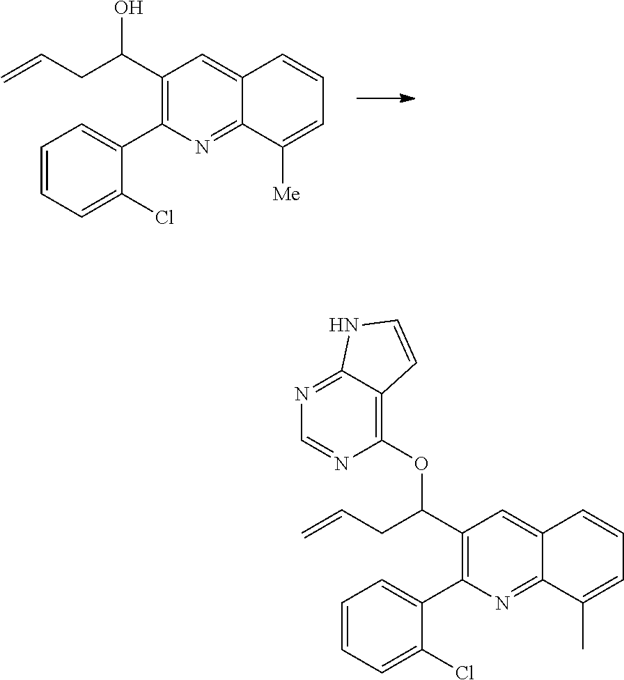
C1(C(O)CC=C)=C(C2=CC=CC=C2Cl)N=C2C(=C1)C=CC=C2[Me].C1(C(OC2=C3C(=NC=N2)NC=C3)CC=C)=C(C2=CC=CC=C2Cl)N=C2C(=C1)C=CC=C2C
